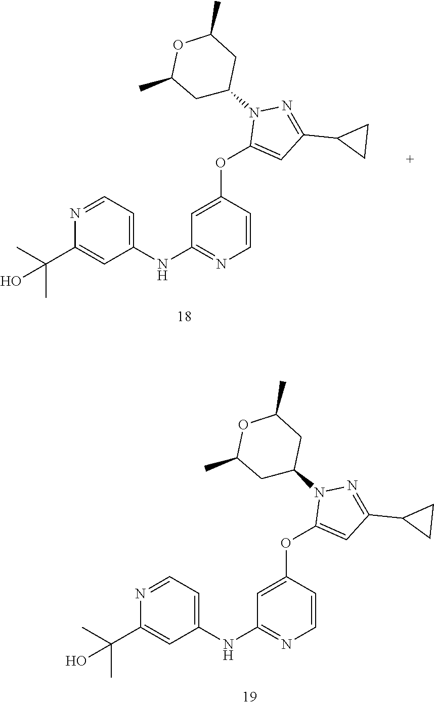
C1=C(OC2=CC(NC3=CC=NC(C(C)(O)C)=C3)=NC=C2)N(C2CC(C)OC(C)C2)N=C1C1CC1.C1=C(OC2=CC(NC3=CC=NC(C(C)(O)C)=C3)=NC=C2)N(C2CC(C)OC(C)C2)N=C1C1CC1
